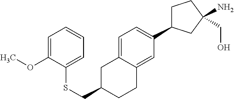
S(CC1CC2=CC=C(C3CCC(N)(CO)C3)C=C2CC1)C1=CC=CC=C1OC
